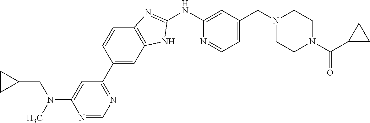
N1=CN=C(C2=CC3=C(C=C2)N=C(NC2=CC(CN4CCN(C(C5CC5)=O)CC4)=CC=N2)N3)C=C1N(C)CC1CC1
